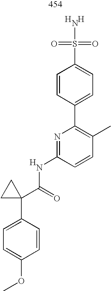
COC1=CC=C(C2(C(=O)NC3=NC(C4=CC=C(S(=O)(=O)N)C=C4)=C(C)C=C3)CC2)C=C1.[H].[H].[H]
